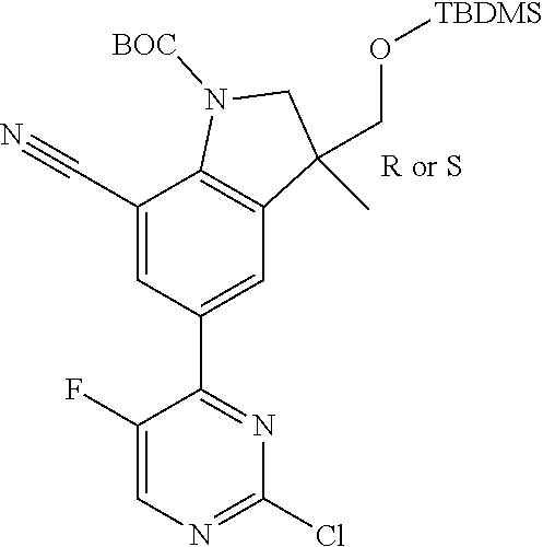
C1(C#N)=CC(C2=NC(Cl)=NC=C2F)=CC2=C1N([BOC])CC2(CO[TBDMS])C
